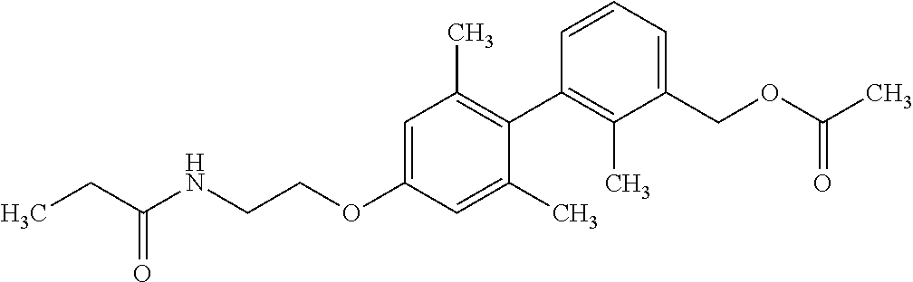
C1=C(OCCNC(CC)=O)C=C(C)C(C2=C(C)C(COC(C)=O)=CC=C2)=C1C
